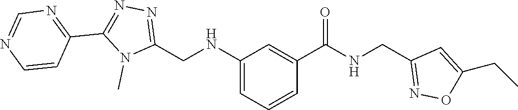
C(C1=NOC(CC)=C1)NC(C1=CC(NCC2=NN=C(C3=NC=NC=C3)N2C)=CC=C1)=O
